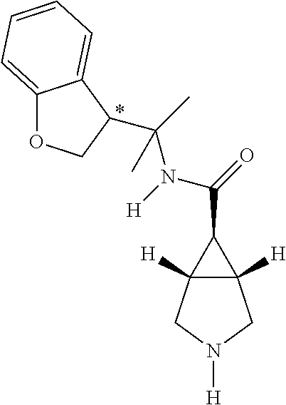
C12([H])C([H])(CN([H])C1)C2C(N([H])C(C)(C)C1COC2=CC=CC=C21)=O
